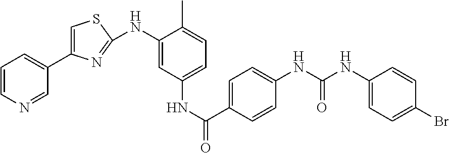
C1=CN=CC(C2=CSC(NC3=CC(NC(=O)C4=CC=C(NC(=O)NC5=CC=C(Br)C=C5)C=C4)=CC=C3C)=N2)=C1
